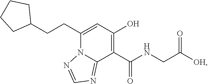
C1(CCC2CCCC2)=CC(O)=C(C(NCC([OH])=O)=O)C2=NC=NN12
